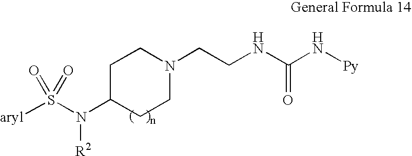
C1C(N(S([aryl])(=O)=O)[R2])CCN(CCNC(N[Py])=O)C1
